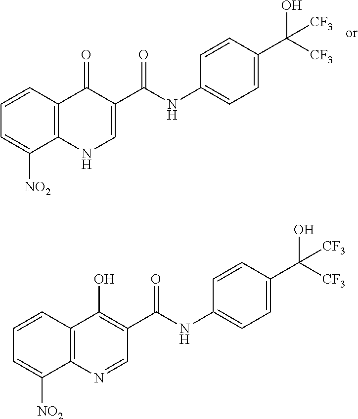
C1=CC2=C(C([NO2])=C1)NC=C(C(NC1=CC=C(C([CF3])(O)[CF3])C=C1)=O)C2=O.C1=CC2=C(C([NO2])=C1)N=CC(C(NC1=CC=C(C([CF3])(O)[CF3])C=C1)=O)=C2O
